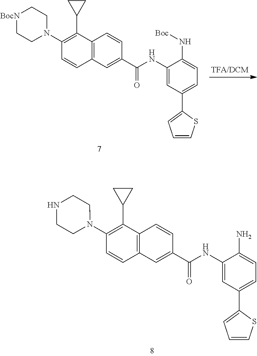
C1(N2CC[BocN]CC2)=C(C2CC2)C2=C(C=C1)C=C(C(NC1=CC(C3=CC=CS3)=CC=C1N[Boc])=O)C=C2.C1(N2CCNCC2)=C(C2CC2)C2=C(C=C1)C=C(C(NC1=CC(C3=CC=CS3)=CC=C1N)=O)C=C2
